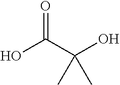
OC(C(O)(C)C)=O
